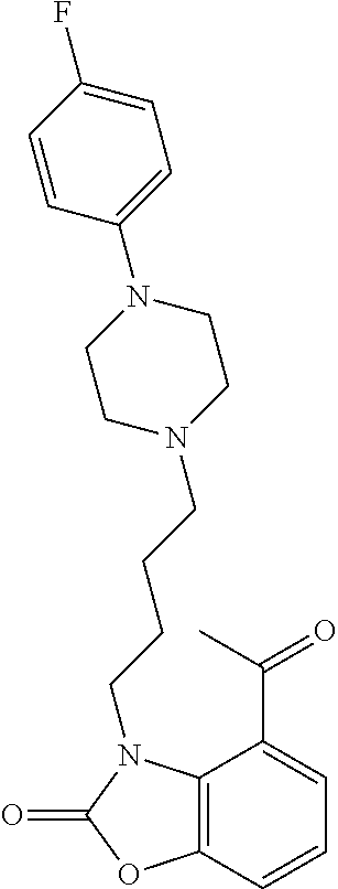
C1=C(C(=O)C)C2=C(C=C1)OC(=O)N2CCCCN1CCN(C2=CC=C(F)C=C2)CC1
